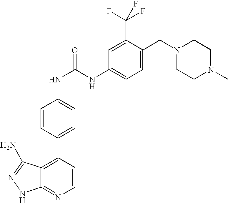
C1=CC(C2=CC=C(NC(=O)NC3=CC=C(CN4CCN(C)CC4)C(C(F)(F)F)=C3)C=C2)=C2C(=N1)NN=C2N
